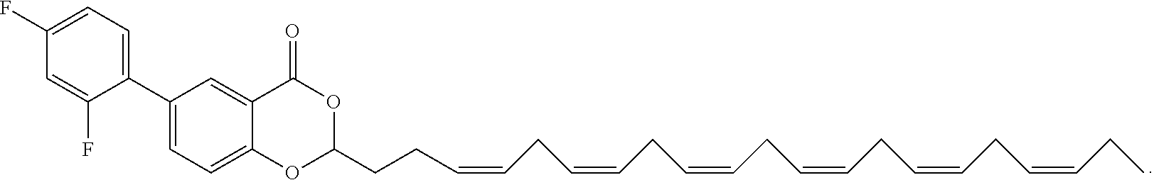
C1(C2=CC=C(F)C=C2F)=CC=C2C(=C1)C(=O)OC(CCC=CCC=CCC=CCC=CCC=CCC=CCC)O2
